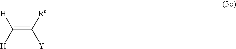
C(=C([Re])[Y])([H])[H]
